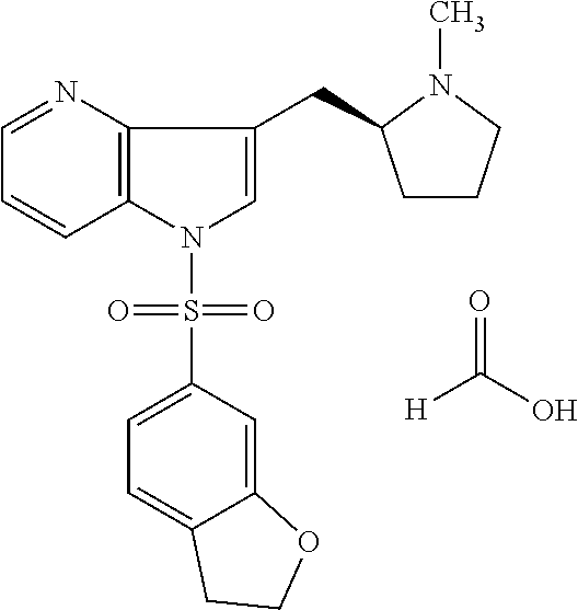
[H]C(O)=O.C1=NC2=C(C=C1)N(S(=O)(=O)C1=CC=C3C(=C1)OCC3)C=C2CC1CCCN1C
